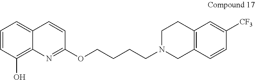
C1=CC(O)=C2C(=C1)C=CC(OCCCCN1CC3=C(CC1)C=C([CF3])C=C3)=N2
